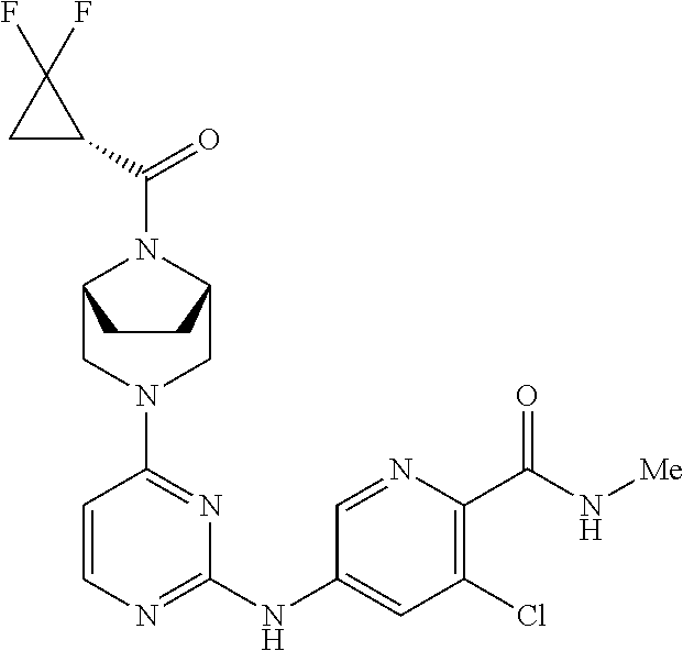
C1=CN=C(NC2=CC(Cl)=C(C(N[Me])=O)N=C2)N=C1N1CC2N(C(C3C(F)(F)C3)=O)C(C1)CC2
